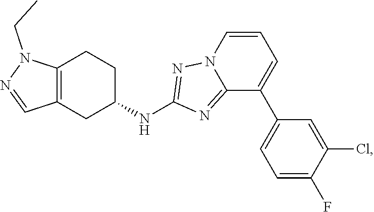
C12=C(CC(NC3=NN4C(=N3)C(C3=CC=C(F)C(Cl)=C3)=CC=C4)CC1)C=NN2CC
